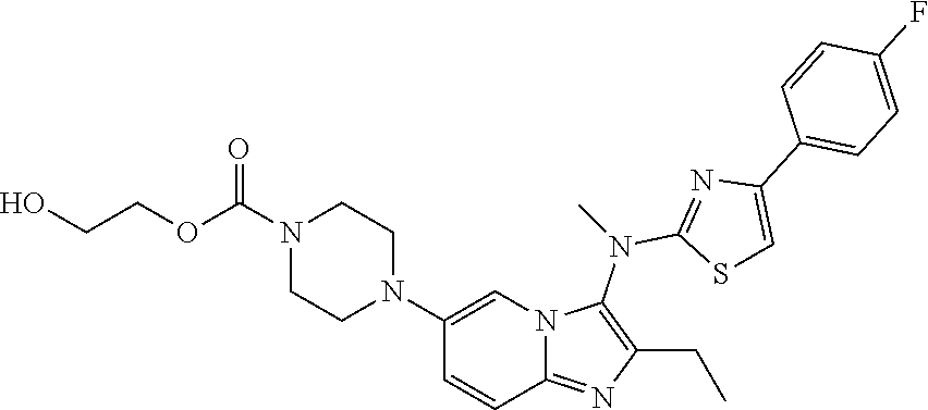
C1(CC)=C(N(C2=NC(C3=CC=C(F)C=C3)=CS2)C)N2C=C(N3CCN(C(OCCO)=O)CC3)C=CC2=N1
